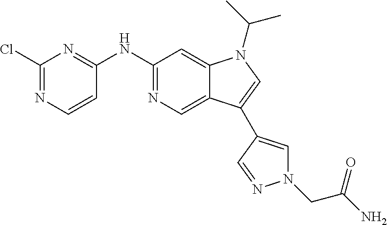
C1(NC2=NC(Cl)=NC=C2)=NC=C2C(=C1)N(C(C)C)C=C2C1=CN(CC(N)=O)N=C1
